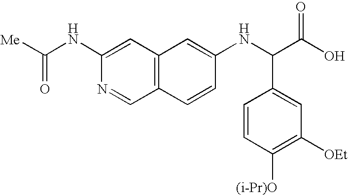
C12=C(C=C(NC([Me])=O)N=C1)C=C(NC(C(O)=O)C1=CC([OEt])=C([(i-Pr)O])C=C1)C=C2
